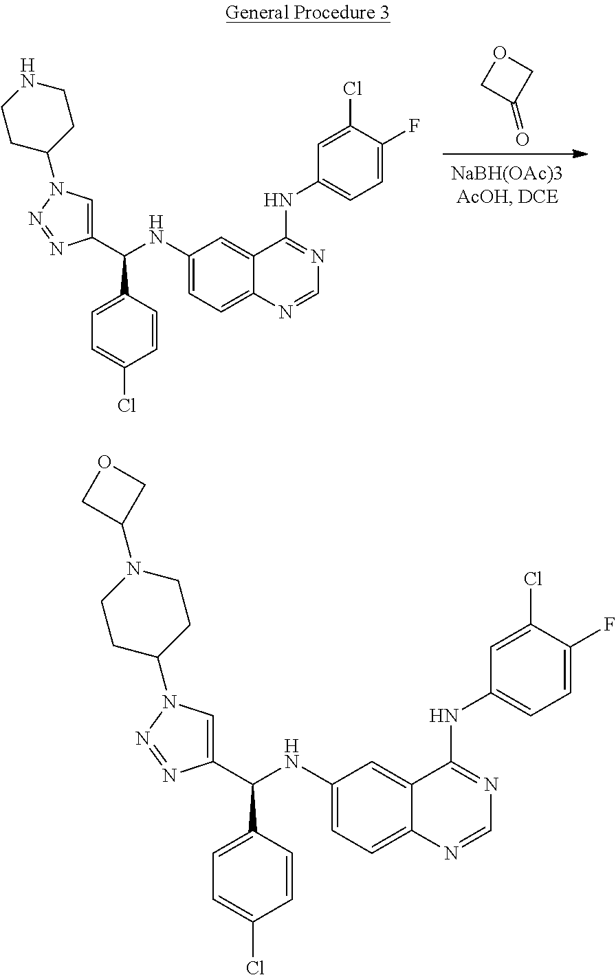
C1(NC(C2=CN(C3CCNCC3)N=N2)C2=CC=C(Cl)C=C2)=CC=C2C(=C1)C(NC1=CC=C(F)C(Cl)=C1)=NC=N2.C1C(=O)CO1.C1(NC(C2=CN(C3CCN(C4COC4)CC3)N=N2)C2=CC=C(Cl)C=C2)=CC=C2C(=C1)C(NC1=CC=C(F)C(Cl)=C1)=NC=N2
